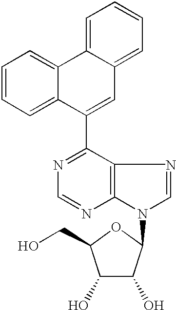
C12=CC=CC=C1C1=CC=CC=C1C=C2C1=NC=NC2=C1N=CN2C1C(O)C(O)C(CO)O1
